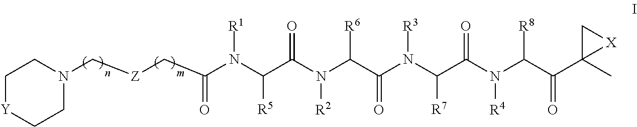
C1[Y]CCN(C[Z]CC(N(C(C(N(C(C(N(C(C(N(C(C(C2(C)[X]C2)=O)[R8])[R4])=O)[R7])[R3])=O)[R6])[R2])=O)[R5])[R1])=O)C1
